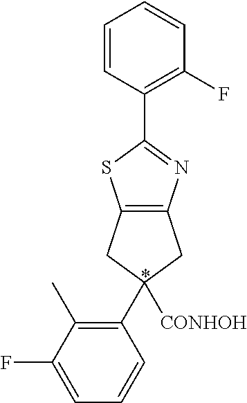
C1=CC(C2=NC3=C(S2)CC(C2=C(C)C(F)=CC=C2)([CONHOH])C3)=C(F)C=C1
